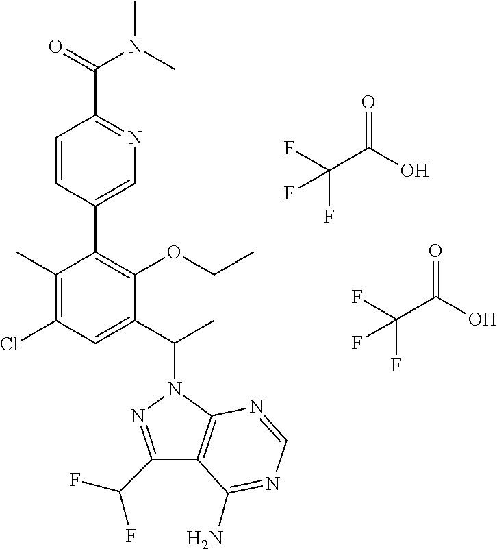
C1(C(F)F)=NN(C(C2=CC(Cl)=C(C)C(C3=CN=C(C(=O)N(C)C)C=C3)=C2OCC)C)C2=C1C(N)=NC=N2.FC(C(O)=O)(F)F.FC(C(O)=O)(F)F
